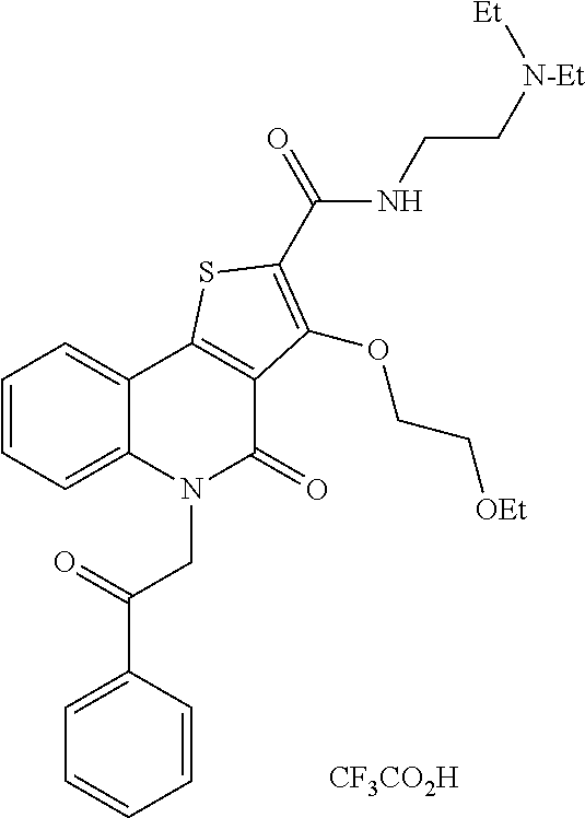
[CF3CO2H].C(CNC(C1=C(OCC[OEt])C2=C(C3=CC=CC=C3N(CC(C3=CC=CC=C3)=O)C2=O)S1)=O)[N-Et][Et]
